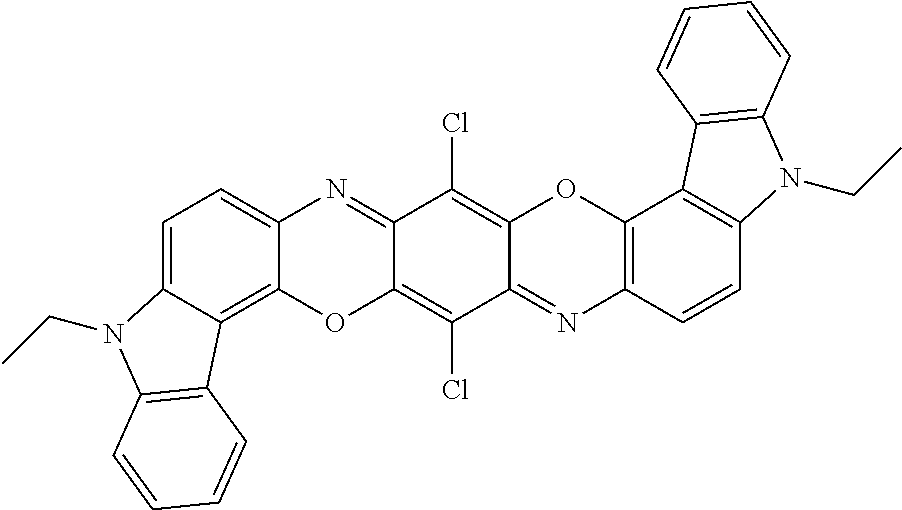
C1=C2C(=C3C(=C1)N=C1C(=C(Cl)C4=NC5=C(OC4=C1Cl)C1=C(C=C5)N(CC)C4=C1C=CC=C4)O3)C1=C(N2CC)C=CC=C1
